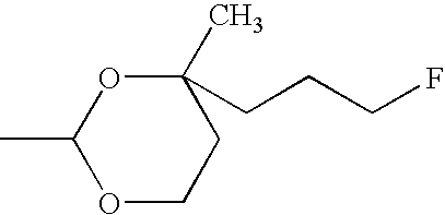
C1(C)OCCC(C)(CCCF)O1
